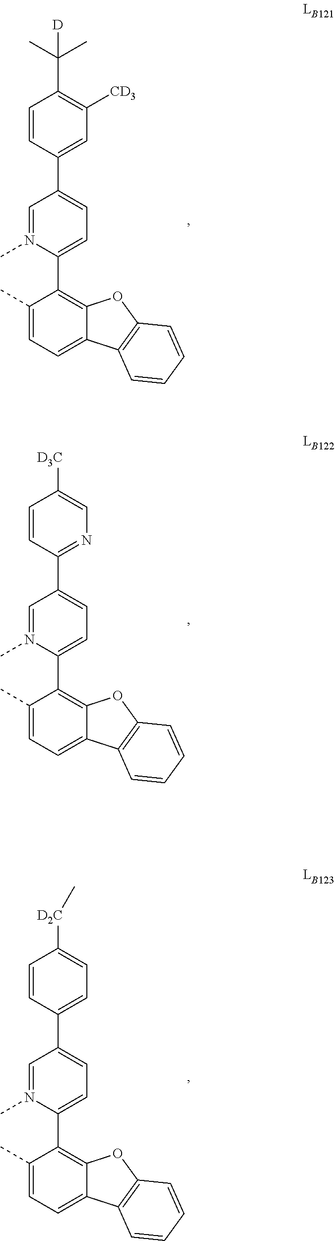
C1=N(C)C(C2=C3C(=CC=C2C)C2=C(O3)C=CC=C2)=CC=C1C1=CC([CD3])=C(C(C)(C)[D])C=C1.C1=N(C)C(C2=C3C(=CC=C2C)C2=C(O3)C=CC=C2)=CC=C1C1=NC=C([D3C])C=C1.C1=N(C)C(C2=C3C(=CC=C2C)C2=C(O3)C=CC=C2)=CC=C1C1=CC=C([D2C]C)C=C1
